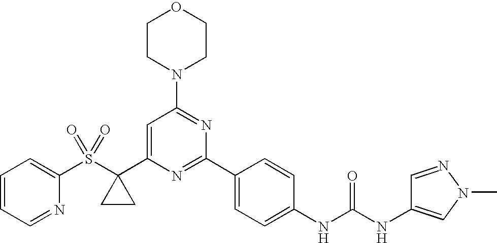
S(=O)(=O)(C1(C2=CC(N3CCOCC3)=NC(C3=CC=C(NC(NC4=CN(C)N=C4)=O)C=C3)=N2)CC1)C1=CC=CC=N1
